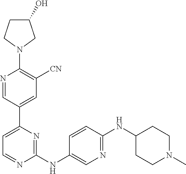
C1(O)CCN(C2=C([CN])C=C(C3=CC=NC(NC4=CN=C(NC5CCN(C)CC5)C=C4)=N3)C=N2)C1
